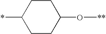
C1CC(O[**])CCC1*
